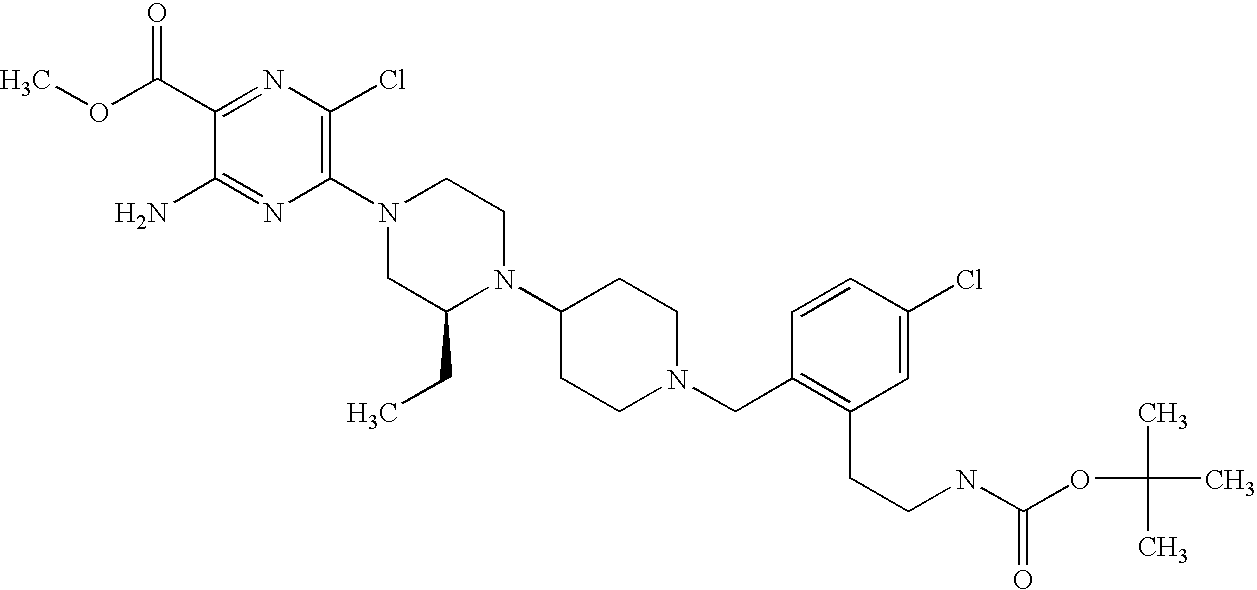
C1(C(OC)=O)=NC(Cl)=C(N2CC(CC)N(C3CCN(CC4=C(CCNC(OC(C)(C)C)=O)C=C(Cl)C=C4)CC3)CC2)N=C1N
